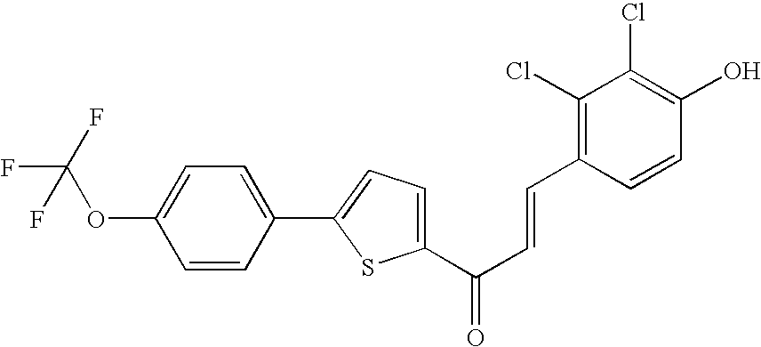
C(OC1=CC=C(C2=CC=C(C(=O)C=CC3=C(Cl)C(Cl)=C(O)C=C3)S2)C=C1)(F)(F)F
